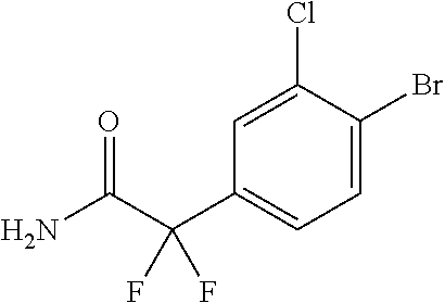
C(N)(C(C1=CC=C(Br)C(Cl)=C1)(F)F)=O
